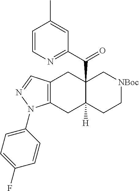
C12=C(CC3([H])C(C(C4=NC=CC(C)=C4)=O)(C1)C[NBoc]CC3)N(C1=CC=C(F)C=C1)N=C2
